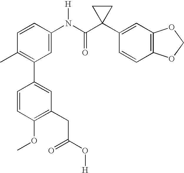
C1(N(C(C2(C3=CC4=C(C=C3)OCO4)CC2)=O)[H])=CC(C2=CC(CC(=O)O[H])=C(OC)C=C2)=C(C)C=C1
